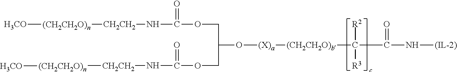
[H3CO][(CH2CH2O)n][CH2CH2]NC(OCC(O[(X)a][(CH2CH2O)b]C([R2])([R3])C(N[(IL-2)])=O)COC(N[CH2CH2][(CH2CH2O)n][H3CO])=O)=O
